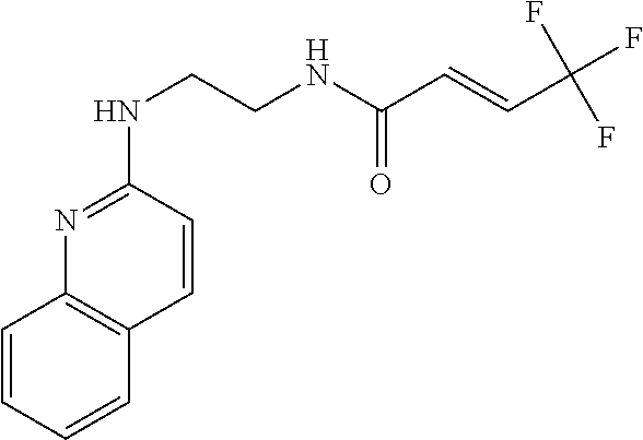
C1=CC(NCCNC(C=CC(F)(F)F)=O)=NC2=C1C=CC=C2
